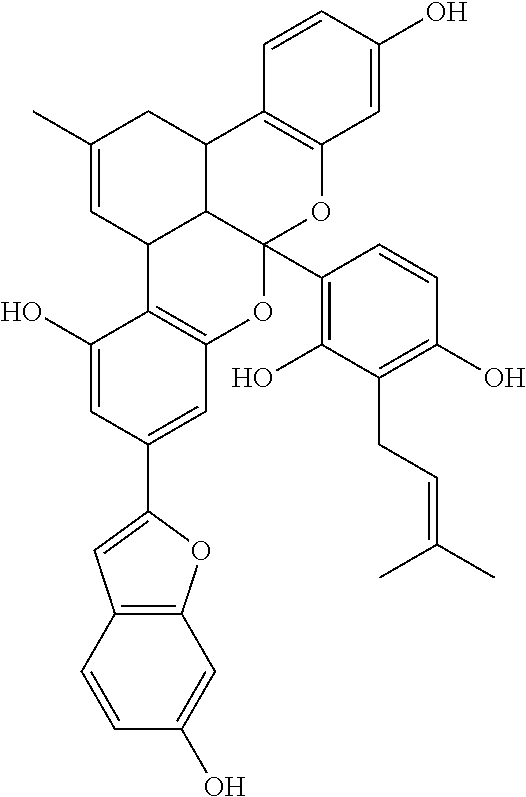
C12=C(C=CC(O)=C1)C=C(C1=CC3=C(C(O)=C1)C1C4C(C5=C(O)C(CC=C(C)C)=C(O)C=C5)(O3)OC3=C(C4CC(C)=C1)C=CC(O)=C3)O2
